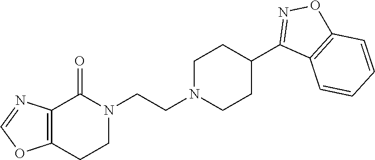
N1(CCN2CCC(C3=NOC4=C3C=CC=C4)CC2)C(=O)C2=C(CC1)OC=N2
